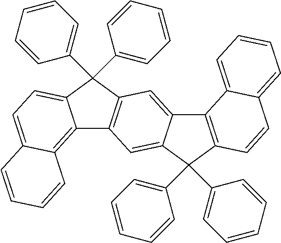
C12=C(C(C3=CC=CC=C3)(C3=CC=CC=C3)C3=CC4=C(C=C13)C(C1=CC=CC=C1)(C1=CC=CC=C1)C1=CC=C3C(=C41)C=CC=C3)C=CC1=CC=CC=C21
